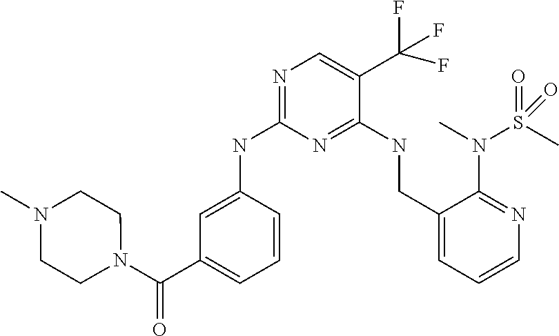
C1(NC2=NC=C(C(F)(F)F)C(NCC3=CC=CN=C3N(S(C)(=O)=O)C)=N2)=CC(C(N2CCN(C)CC2)=O)=CC=C1
